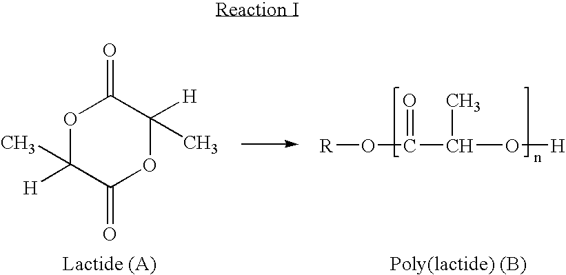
O1C(C)([H])C(=O)OC([H])(C)C1=O.[R]OC(C(C)O[H])=O
